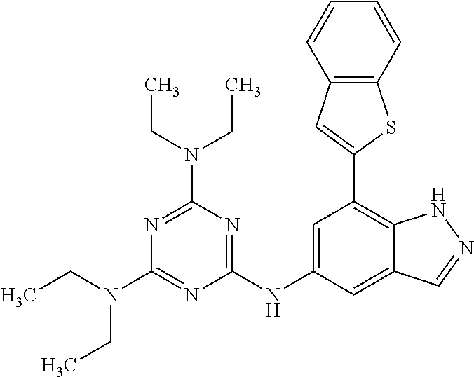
C12=CC(NC3=NC(N(CC)CC)=NC(N(CC)CC)=N3)=CC(C3=CC4=C(S3)C=CC=C4)=C1NN=C2
